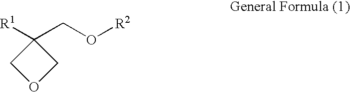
C1C(CO[R2])([R1])CO1
